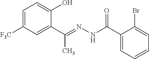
C1=C([F3C])C=C(C(C)=NNC(=O)C2=CC=CC=C2Br)C(O)=C1
